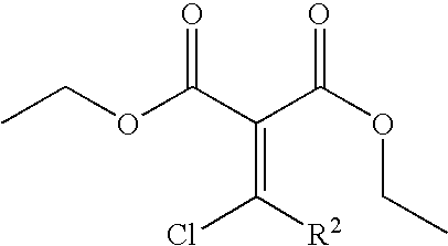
CCOC(C(C(OCC)=O)=C([R2])Cl)=O
